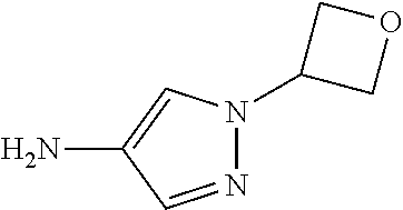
N1=CC(N)=CN1C1COC1
